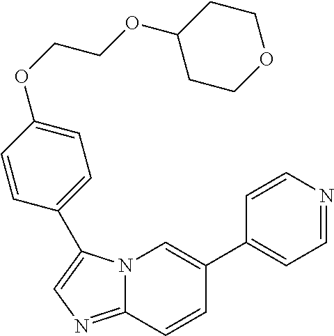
N12C(=NC=C1C1=CC=C(OCCOC3CCOCC3)C=C1)C=CC(C1=CC=NC=C1)=C2
